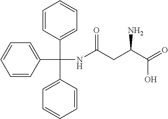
C1=CC(C(C2=CC=CC=C2)(NC(CC(C(=O)O)N)=O)C2=CC=CC=C2)=CC=C1
